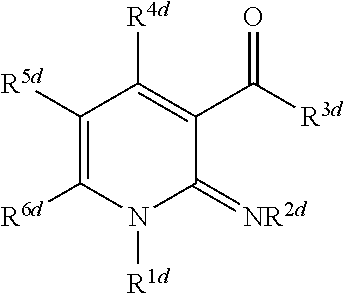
C1([R5d])=C([R6d])N([R1d])C(=[NR2d])C(C([R3d])=O)=C1[R4d]
